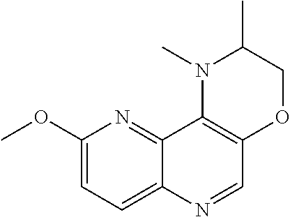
C1(OC)=CC=C2C(=N1)C1=C(C=N2)OCC(C)N1C
